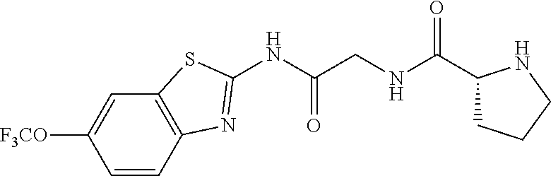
C1=CC2=C(C=C1[F3CO])SC(NC(CNC(C1CCCN1)=O)=O)=N2
